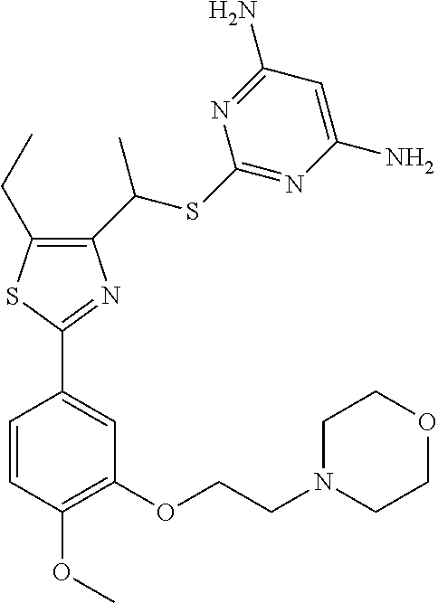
C1(C(SC2=NC(N)=CC(N)=N2)C)=C(CC)SC(C2=CC(OCCN3CCOCC3)=C(OC)C=C2)=N1
